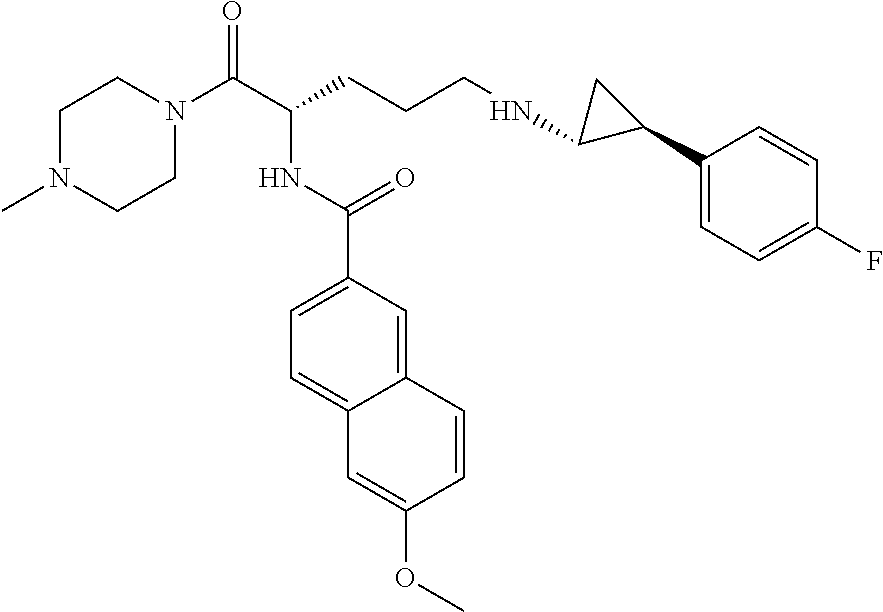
C1N(C)CCN(C(C(CCCNC2C(C3=CC=C(F)C=C3)C2)NC(C2=CC=C3C(=C2)C=CC(OC)=C3)=O)=O)C1
